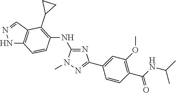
C1(NC2=C(C3CC3)C3=C(NN=C3)C=C2)=NC(C2=CC(OC)=C(C(=O)NC(C)C)C=C2)=NN1C
